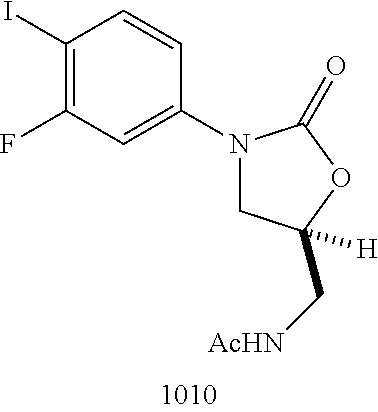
C1(I)=C(F)C=C(N2CC(C[NHAc])([H])OC2=O)C=C1
